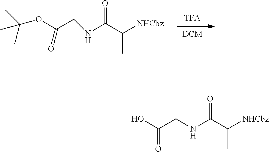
N(C(C([NHCbz])C)=O)CC(OC(C)(C)C)=O.C(NC(C([NHCbz])C)=O)C(O)=O
